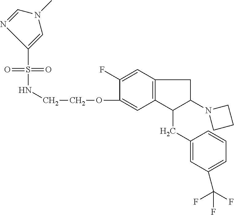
S(NCCOC1=CC2=C(C=C1F)CC(N1CCC1)C2CC1=CC(C(F)(F)F)=CC=C1)(=O)(=O)C1=CN(C)C=N1
